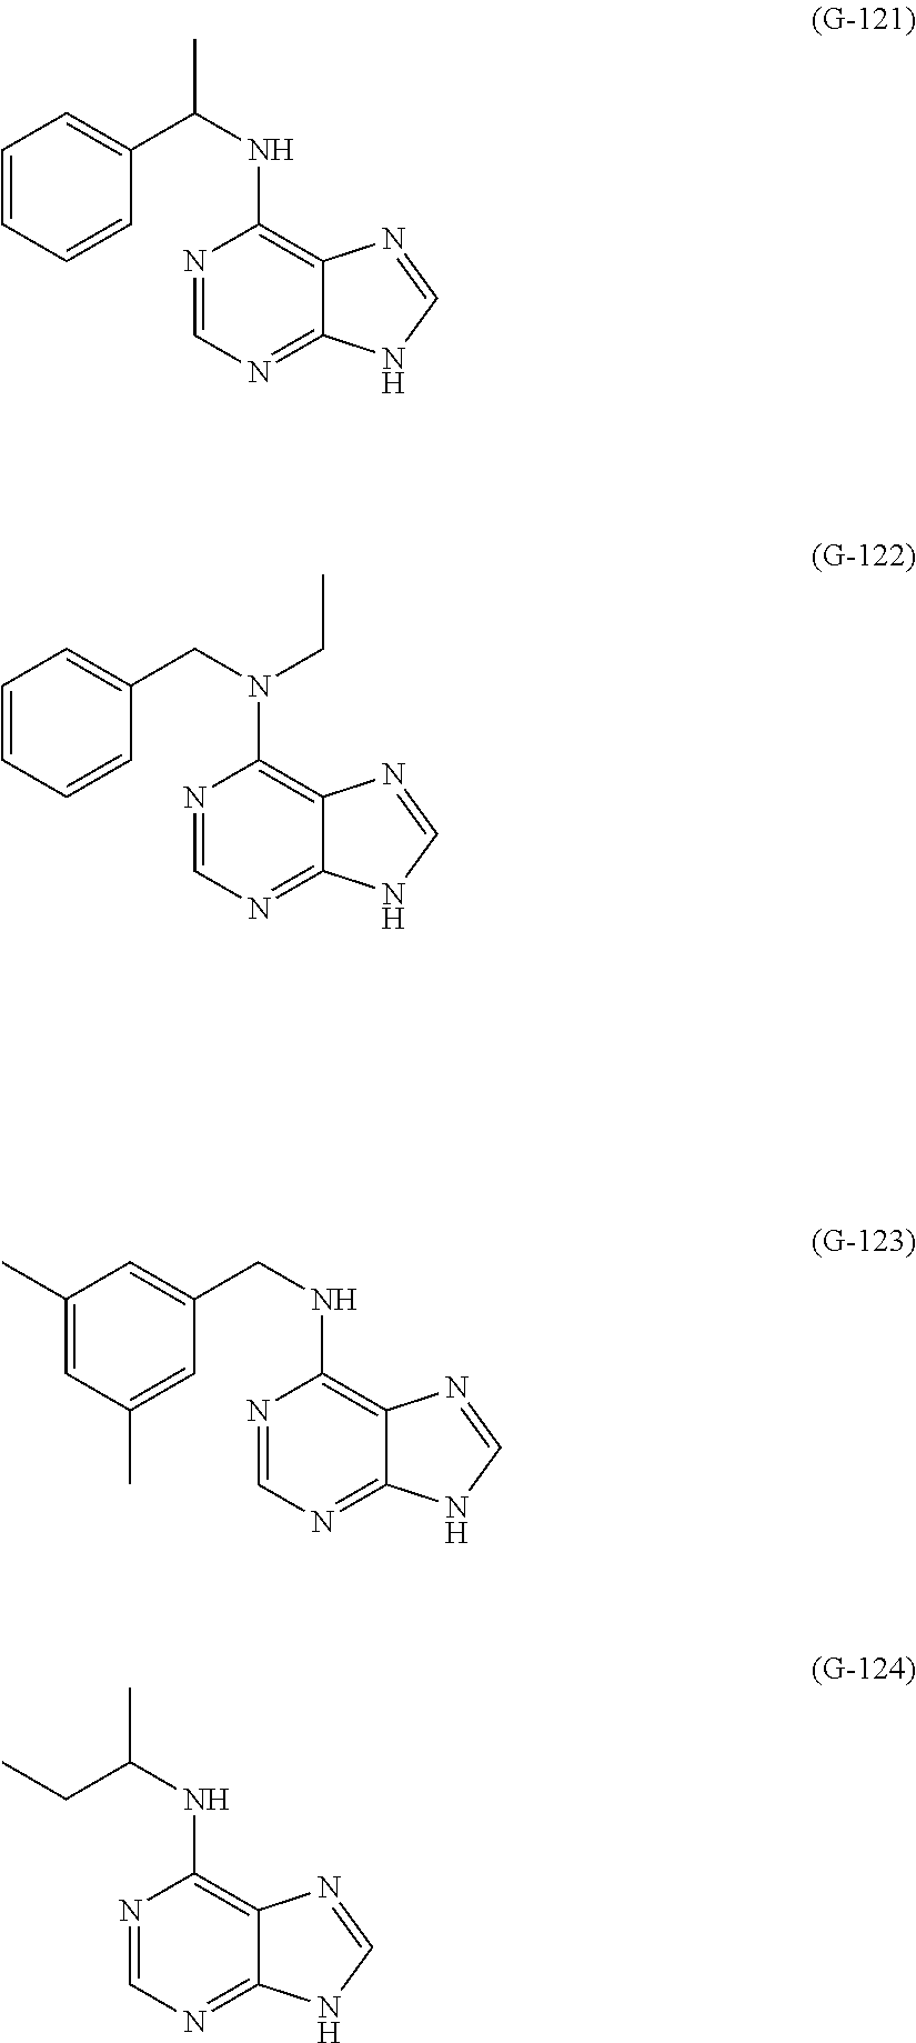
C1=CC=CC(C(NC2=C3C(=NC=N2)NC=N3)C)=C1.C1=CC=CC(CN(C2=C3C(=NC=N2)NC=N3)CC)=C1.C1(C)=CC(C)=CC(CNC2=C3C(=NC=N2)NC=N3)=C1.C(C)C(NC1=C2C(=NC=N1)NC=N2)C
